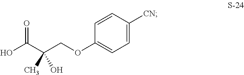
C1=CC([CN])=CC=C1OCC(C(O)=O)(C)O
